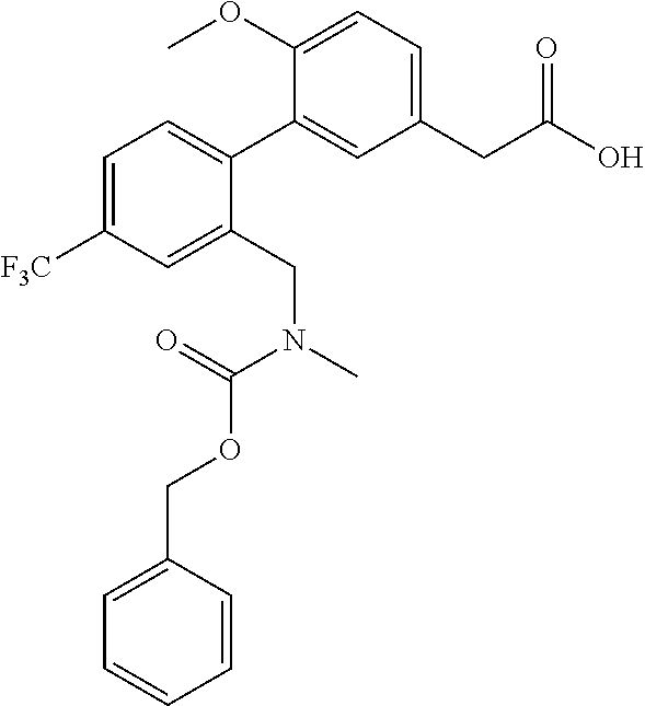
C1(CC(O)=O)=CC=C(OC)C(C2=CC=C([F3C])C=C2CN(C(=O)OCC2=CC=CC=C2)C)=C1
